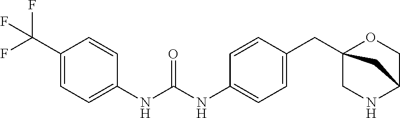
C1(C(F)(F)F)=CC=C(NC(NC2=CC=C(CC34OCC(NC3)C4)C=C2)=O)C=C1
